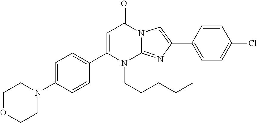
C1(C2=CC=C(N3CCOCC3)C=C2)=CC(=O)N2C(=NC(C3=CC=C(Cl)C=C3)=C2)N1CCCCC
